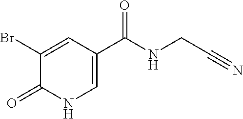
C1(Br)=CC(C(=O)NCC#N)=CNC1=O
